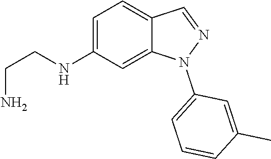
C(CNC1=CC=C2C(=C1)N(C1=CC=CC(C)=C1)N=C2)N
